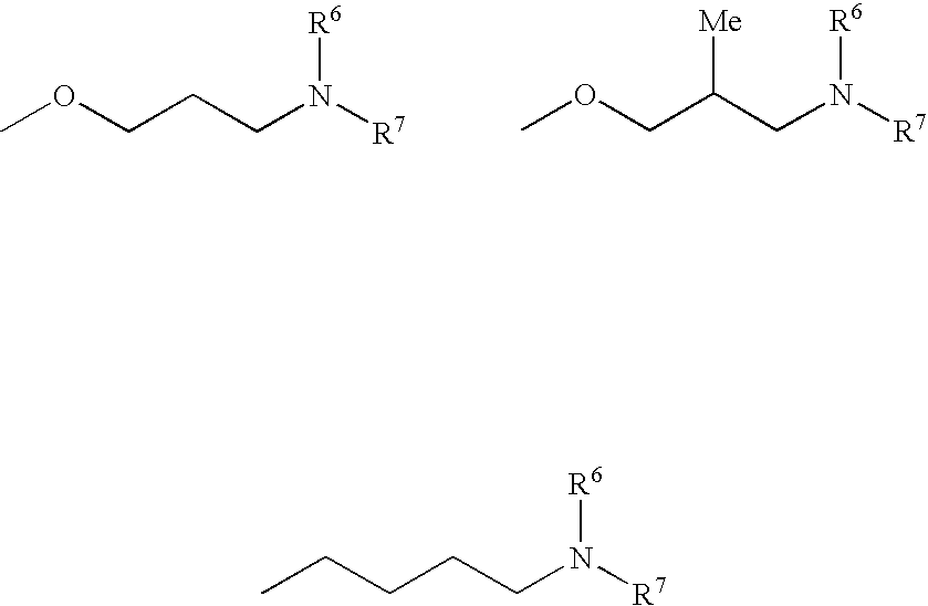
COCCCN([R7])[R6].COCC(CN([R7])[R6])[Me].CCCCCN([R7])[R6]
